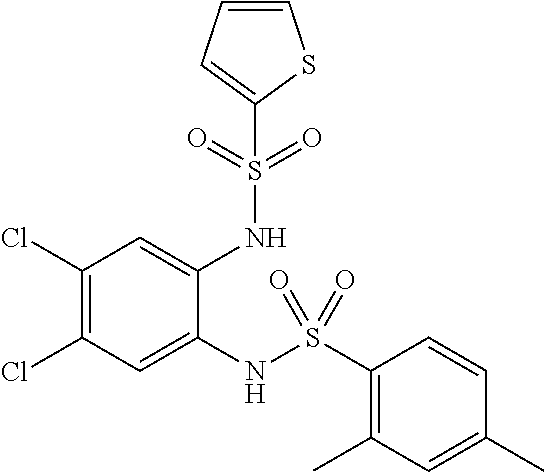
C1(Cl)=C(Cl)C=C(NS(C2=C(C)C=C(C)C=C2)(=O)=O)C(NS(=O)(=O)C2=CC=CS2)=C1
